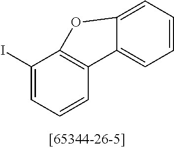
C1(I)=CC=CC2=C1OC1=CC=CC=C21
